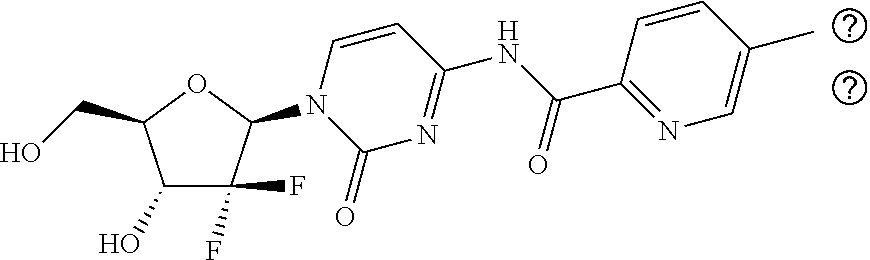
C1(O)C(F)(F)C(N2C(=O)N=C(NC(C3=NC=C(C)C=C3)=O)C=C2)OC1CO
